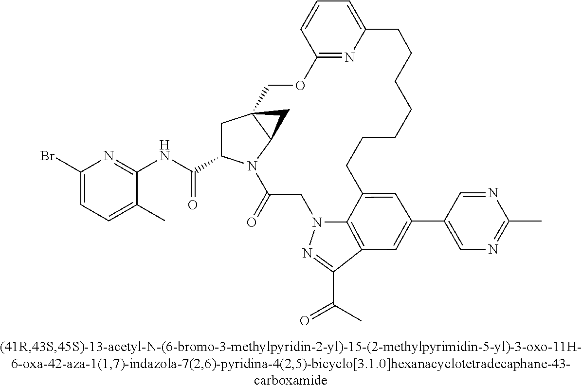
C1(Br)=CC=C(C)C(NC(=O)C2CC34C(N2C(=O)CN2C5=C(C(C(=O)C)=N2)C=C(C2=CN=C(C)N=C2)C=C5CCCCCCCC2=CC=CC(=N2)OC3)C4)=N1
